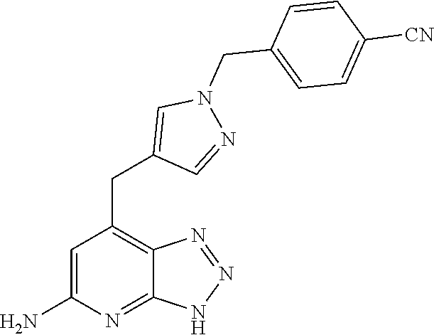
C1=C(N)N=C2C(=C1CC1=CN(CC3=CC=C([CN])C=C3)N=C1)N=NN2
